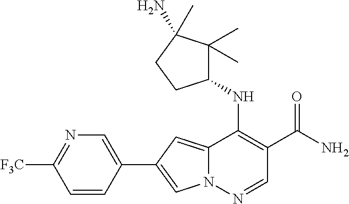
N12C(=CC(C3=CN=C([F3C])C=C3)=C1)C(NC1C(C)(C)C(N)(C)CC1)=C(C(N)=O)C=N2
